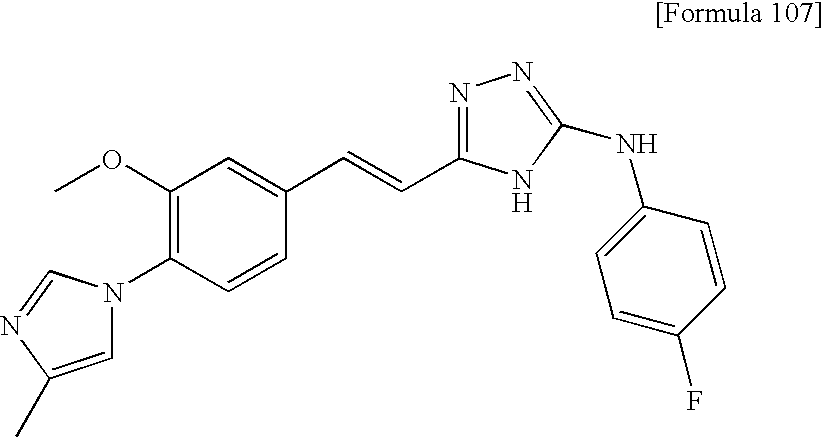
C1=C(C)N=CN1C1=C(OC)C=C(C=CC2=NN=C(NC3=CC=C(F)C=C3)N2)C=C1
